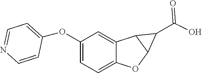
O(C1=CC=C2C(=C1)C1C(O2)C1C(O)=O)C1=CC=NC=C1
